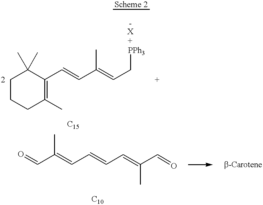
C1CCC(C)=C(C=CC(=CC[PPh3])C)C1(C)C.O=CC(=CC=CC=C(C=O)C)C
